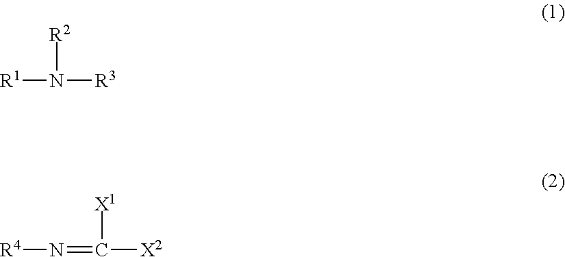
[R1]N([R2])[R3].[R4]N=C([X1])[X2]
